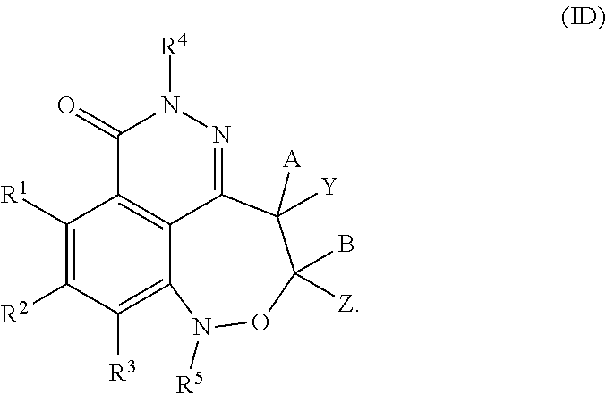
C1([R1])=C([R2])C([R3])=C2C3=C1C(=O)N([R4])N=C3C([A])([Y])C(B)([Z])ON2[R5]
